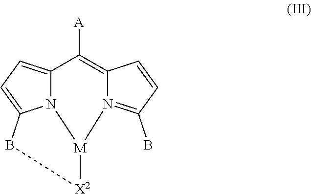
N12C3=CC=C1B[X2][M]2N1=C(B)C=CC1=C3[A]
